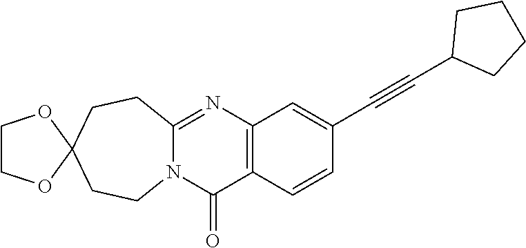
N12C(=NC3=C(C1=O)C=CC(C#CC1CCCC1)=C3)CCC1(CC2)OCCO1
